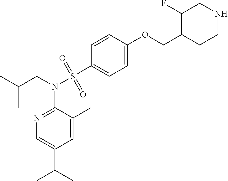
CC(CN(S(C1=CC=C(OCC2CCNCC2F)C=C1)(=O)=O)C1=NC=C(C(C)C)C=C1C)C
